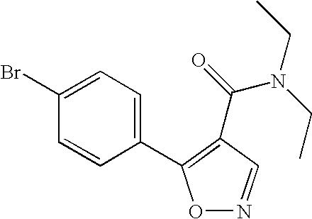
O1N=CC(C(N(CC)CC)=O)=C1C1=CC=C(Br)C=C1
